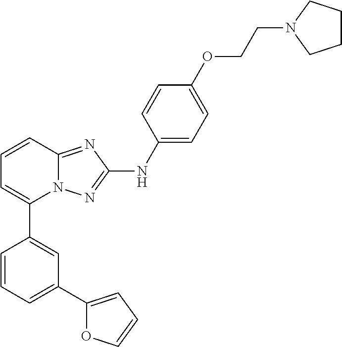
C1=CC2=NC(NC3=CC=C(OCCN4CCCC4)C=C3)=NN2C(C2=CC(C3=CC=CO3)=CC=C2)=C1
